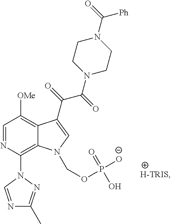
C1([OMe])=C2C(=C(N3C=NC(C)=N3)N=C1)N(COP([O-])(=O)O)C=C2C(=O)C(=O)N1CCN(C(=O)[Ph])CC1.[H-TRIS]
